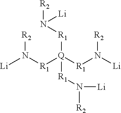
[Li]N([R1][Q]([R1]N([Li])[R2])([R1]N([R2])[Li])[R1]N([R2])[Li])[R2]
